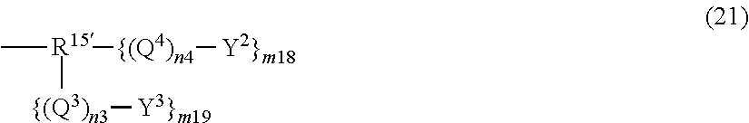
C[R15]([{(Q3)n3][Y3}m19])[{(Q4)n4][Y2}m18]
